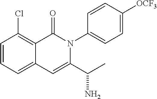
C1=CC=C2C(=C1Cl)C(=O)N(C1=CC=C([OCF3])C=C1)C(C(C)N)=C2
